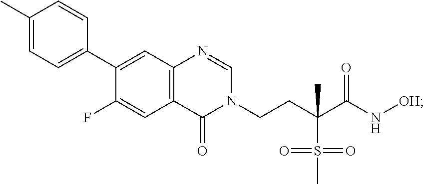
C1=NC2=C(C=C(F)C(C3=CC=C(C)C=C3)=C2)C(=O)N1CCC(S(=O)(=O)C)(C)C(N[OH])=O
